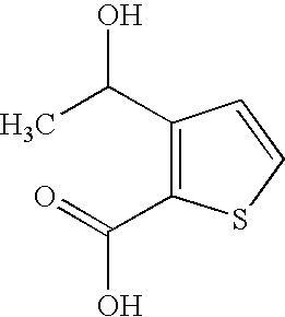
C1(C(C)O)=C(C(=O)O)SC=C1
